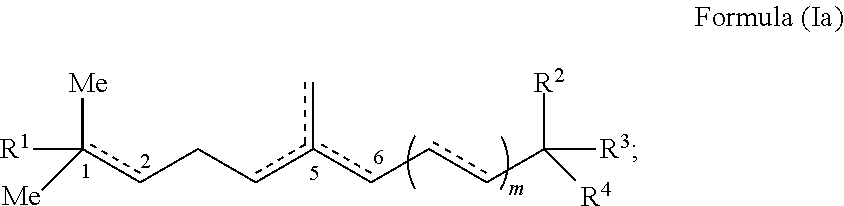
[R1]c([Me])([Me])cCcc(c-ccC([R2])([R3])[R4])c
